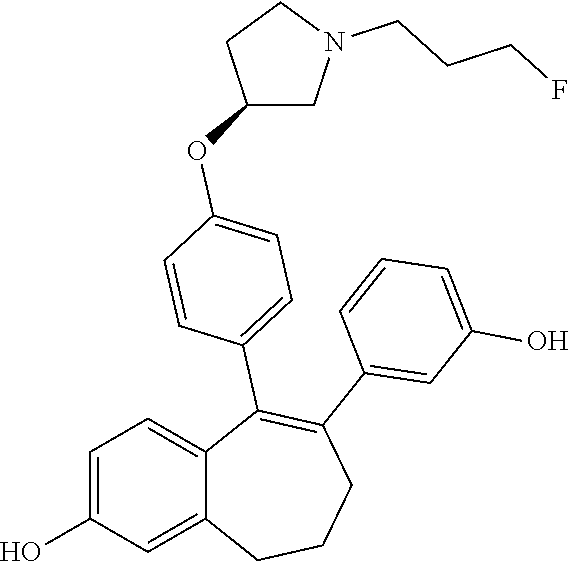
C1=C(O)C=C2C(=C1)C(C1=CC=C(OC3CN(CCCF)CC3)C=C1)=C(C1=CC(O)=CC=C1)CCC2
